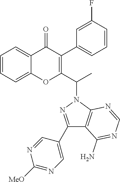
C1=CC=C2C(=C1)C(=O)C(C1=CC=CC(F)=C1)=C(C(C)N1N=C(C3=CN=C([MeO])N=C3)C3=C1N=CN=C3N)O2
